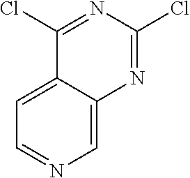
C1=NC=C2C(=C1)C(Cl)=NC(Cl)=N2
